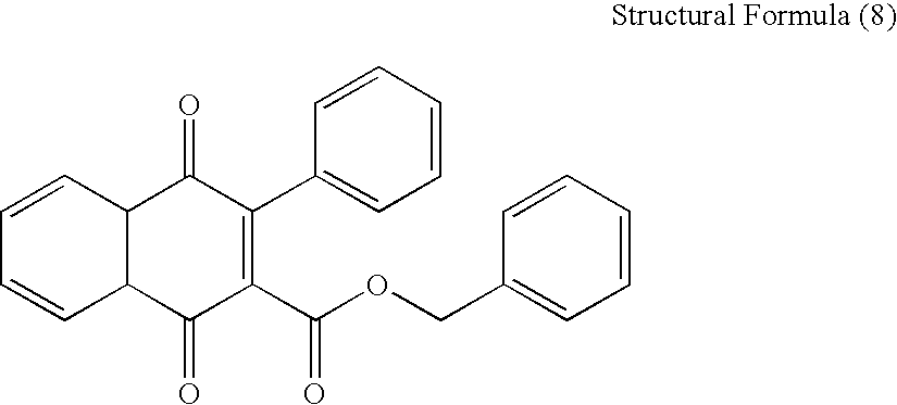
C1=CC2C(C=C1)C(=O)C(C1=CC=CC=C1)=C(C(=O)OCC1=CC=CC=C1)C2=O
